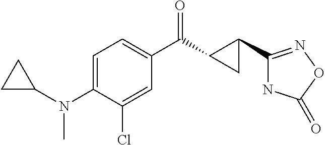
C1=C(N(C2CC2)C)C(Cl)=CC(C(C2C(C3=NOC(=O)N3)C2)=O)=C1
